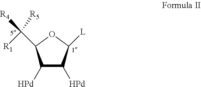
C1([Pd])C([L])OC(C([R1])([R4])[R5])C1[Pd]
